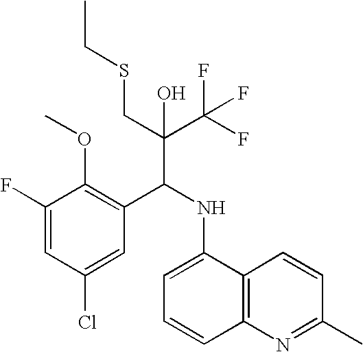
C1(F)=CC(Cl)=CC(C(NC2=CC=CC3=C2C=CC(C)=N3)C(C(F)(F)F)(CSCC)O)=C1OC
